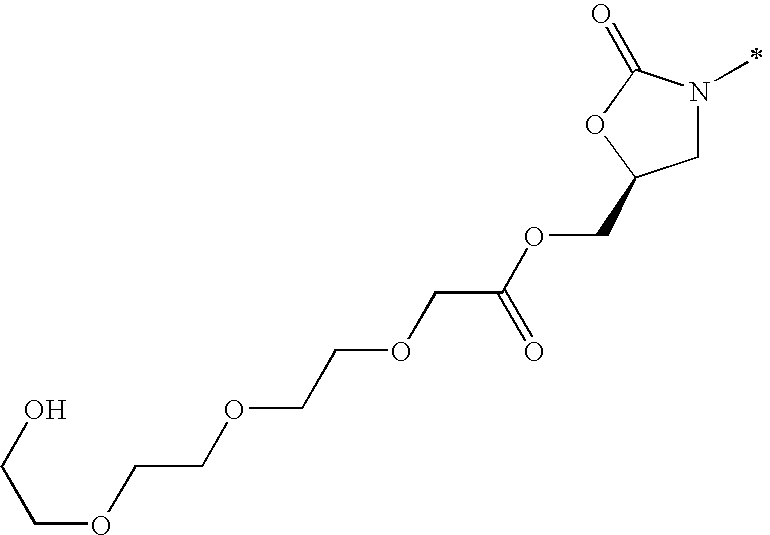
C1N(C)C(=O)OC1COC(COCCOCCOCCO)=O
